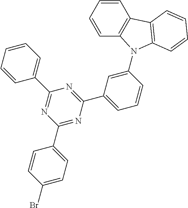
C1(C2=NC(C3=CC=CC=C3)=NC(C3=CC=C(Br)C=C3)=N2)=CC=CC(N2C3=C(C=CC=C3)C3=C2C=CC=C3)=C1
